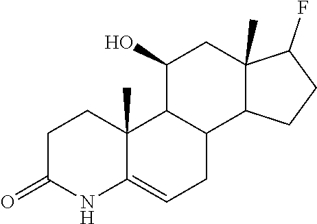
C1C(=O)NC2=CCC3C(C2(C)C1)C(O)CC1(C)C3CCC1F
